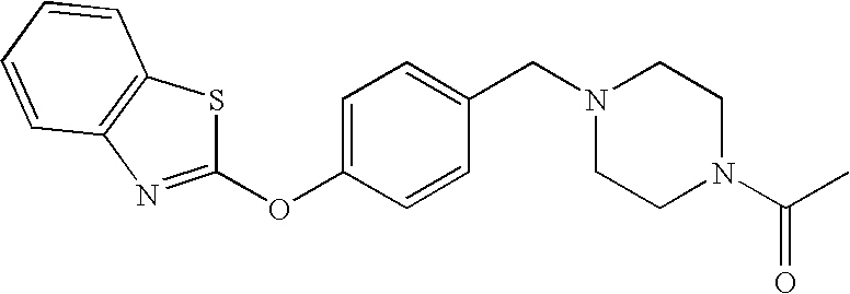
C1=C(OC2=NC3=C(S2)C=CC=C3)C=CC(CN2CCN(C(C)=O)CC2)=C1
